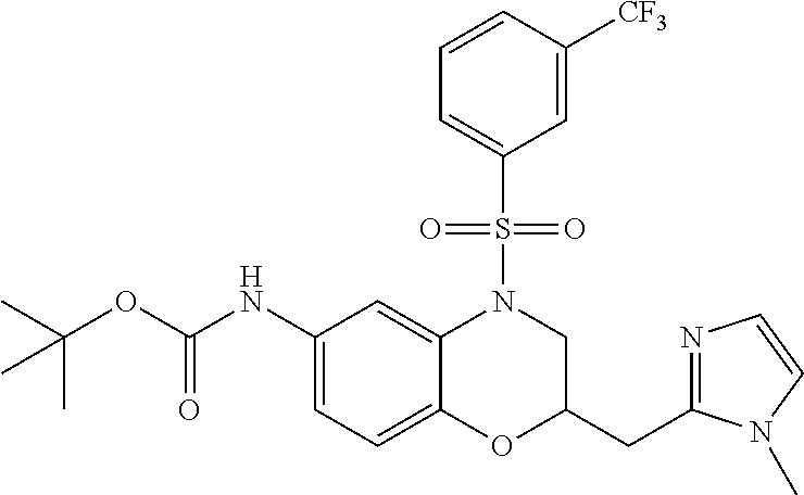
C1(NC(OC(C)(C)C)=O)=CC=C2C(=C1)N(S(C1=CC=CC([CF3])=C1)(=O)=O)CC(CC1=NC=CN1C)O2
